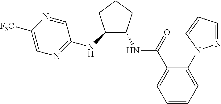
C1(N2N=CC=C2)=CC=CC=C1C(NC1C(NC2=NC=C([F3C])N=C2)CCC1)=O
